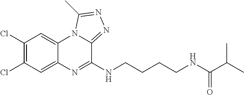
C1(Cl)=C(Cl)C=C2C(=C1)N1C(=NN=C1C)C(NCCCCNC(C(C)C)=O)=N2
